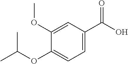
C1(OC(C)C)=CC=C(C(O)=O)C=C1OC
